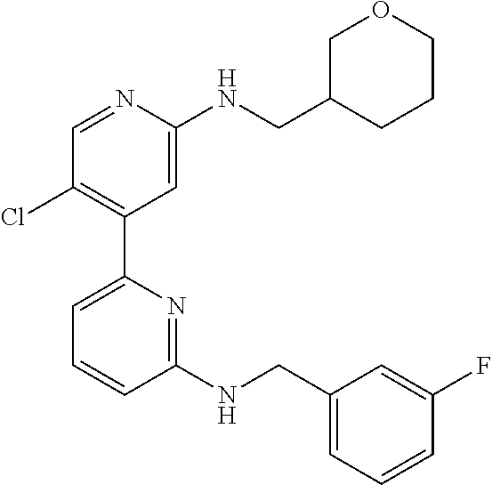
C1=NC(NCC2CCCOC2)=CC(C2=CC=CC(NCC3=CC=CC(F)=C3)=N2)=C1Cl
